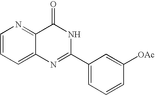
C1=C2C(=NC=C1)C(=O)NC(C1=CC=CC([OAc])=C1)=N2
